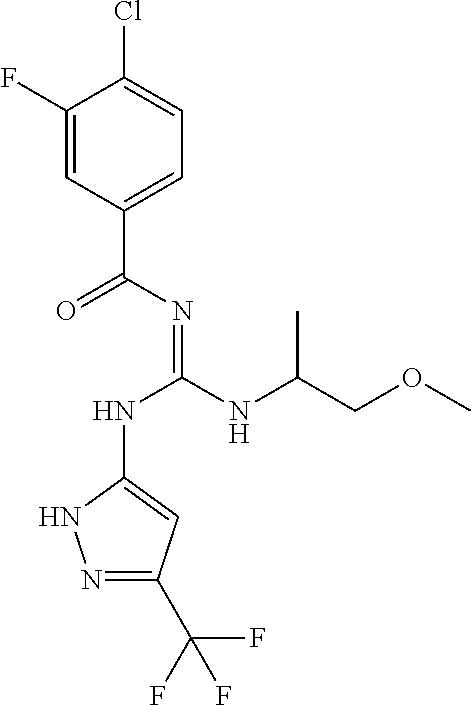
C1(F)=CC(C(=O)N=C(NC2=CC(C(F)(F)F)=NN2)NC(COC)C)=CC=C1Cl
